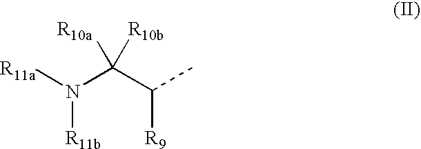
[R11b]N([R11a])C(C([R9])C)([R10a])[R10b]
